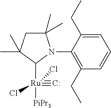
C1(C)(C)CC(C)(C)C([Ru]([PiPr3])(#[C:])(Cl)Cl)N1C1=C(CC)C=CC=C1CC
